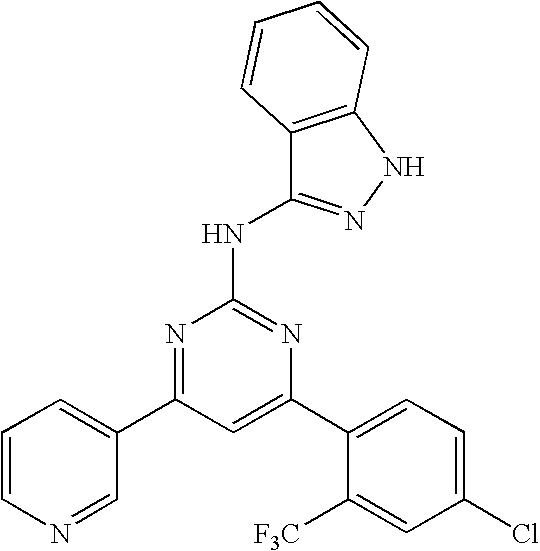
C1=C(C2=CC=C(Cl)C=C2[F3C])N=C(NC2=NNC3=C2C=CC=C3)N=C1C1=CC=CN=C1
